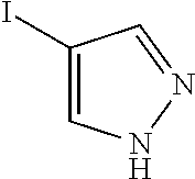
C1(I)=CNN=C1
